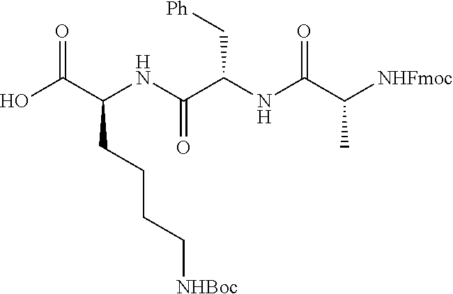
OC(C(NC(C(NC(C(C)[NHFmoc])=O)C[Ph])=O)CCCC[NHBoc])=O
